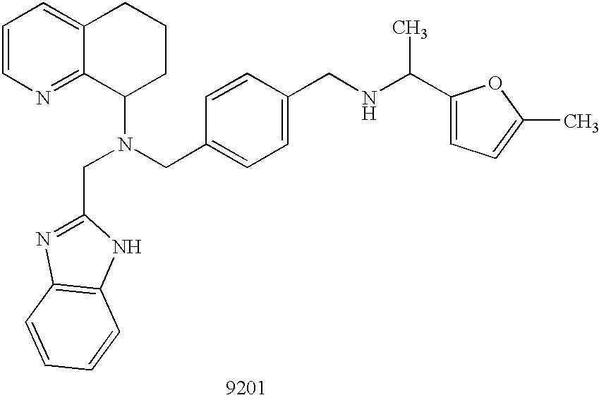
C1=CN=C2C(=C1)CCCC2N(CC1=CC=C(CNC(C)C2=CC=C(C)O2)C=C1)CC1=NC2=C(N1)C=CC=C2
